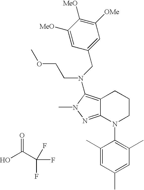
C12=C(N(CC3=CC([OMe])=C([MeO])C([MeO])=C3)CCOC)N(C)N=C1N(C1=C(C)C=C(C)C=C1C)CCC2.O=C(C(F)(F)F)O
